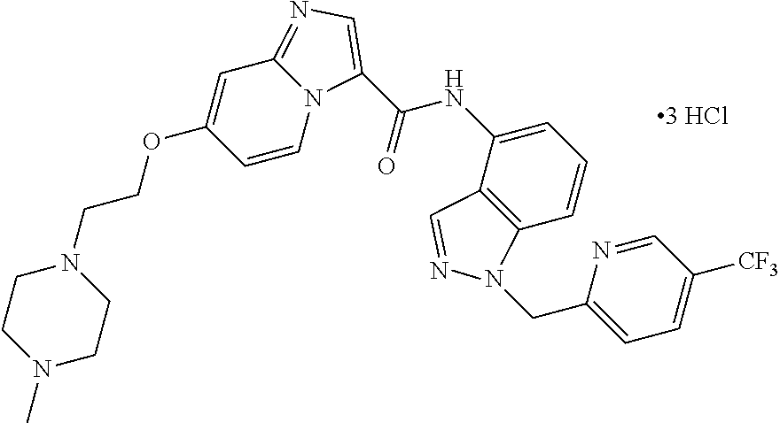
C(=O)(NC1=CC=CC2=C1C=NN2CC1=CC=C([CF3])C=N1)C1=CN=C2N1C=CC(OCCN1CCN(C)CC1)=C2
